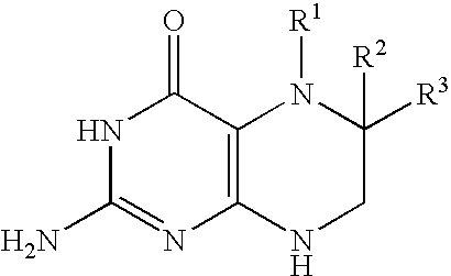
N1C(N)=NC2=C(C1=O)N([R1])C([R3])([R2])CN2
